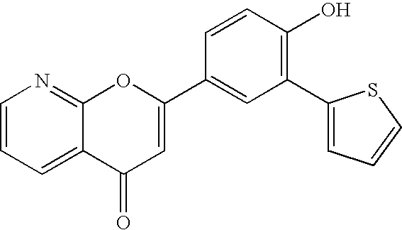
C1=CC=C2C(=N1)OC(C1=CC(C3=CC=CS3)=C(O)C=C1)=CC2=O
